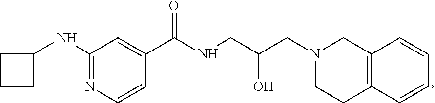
C1CCC1NC1=NC=CC(C(NCC(O)CN2CCC3=C(C2)C=CC=C3)=O)=C1
